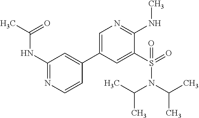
C1(NC(C)=O)=NC=CC(C2=CN=C(NC)C(S(=O)(N(C(C)C)C(C)C)=O)=C2)=C1
